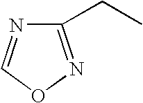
C1(CC)=NOC=N1
